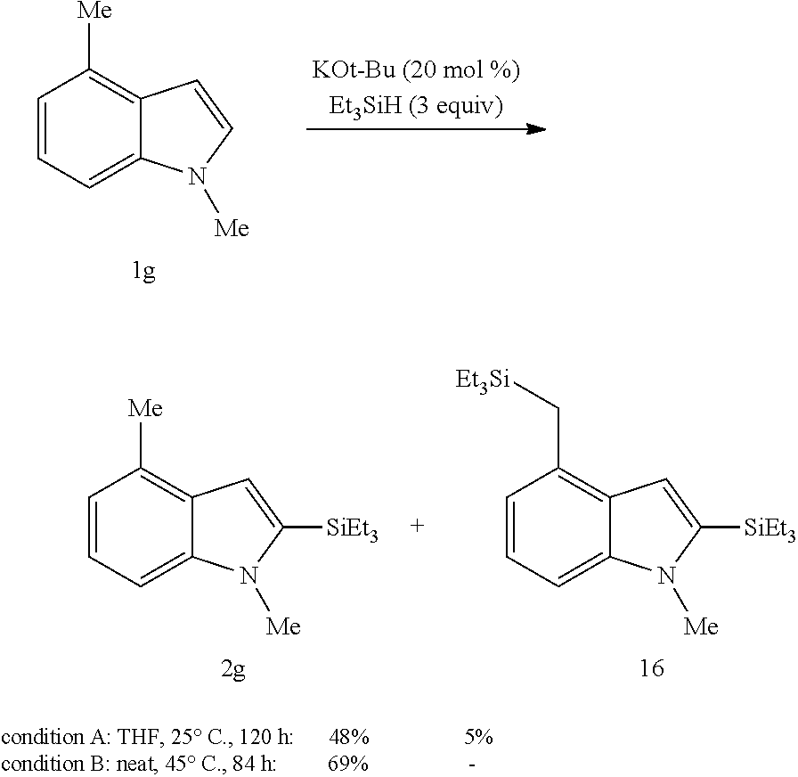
C12=C([Me])C=CC=C1N([Me])C=C2.C12=C(C[Et3Si])C=CC=C1N([Me])C([SiEt3])=C2.C12=C([Me])C=CC=C1N([Me])C([SiEt3])=C2
